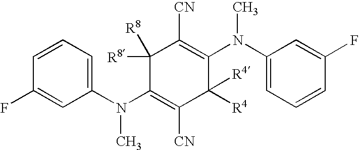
C1=CC=C(N(C2=C([CN])C([R4])([R4])C(N(C3=CC=CC(F)=C3)C)=C([CN])C2([R8])[R8])C)C=C1F
